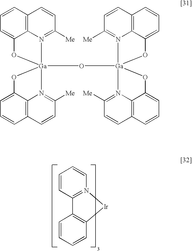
C1=CC2=N(C=C1)[Ir]C1=C2C=CC=C1.C12=C3C=CC=C1O[Ga]1(O[Ga]45(N6=C([Me])C=CC7=C6C(=CC=C7)O4)N4=C([Me])C=CC6=C4C(=CC=C6)O5)(N2=C([Me])C=C3)N2=C([Me])C=CC3=C2C(=CC=C3)O1
